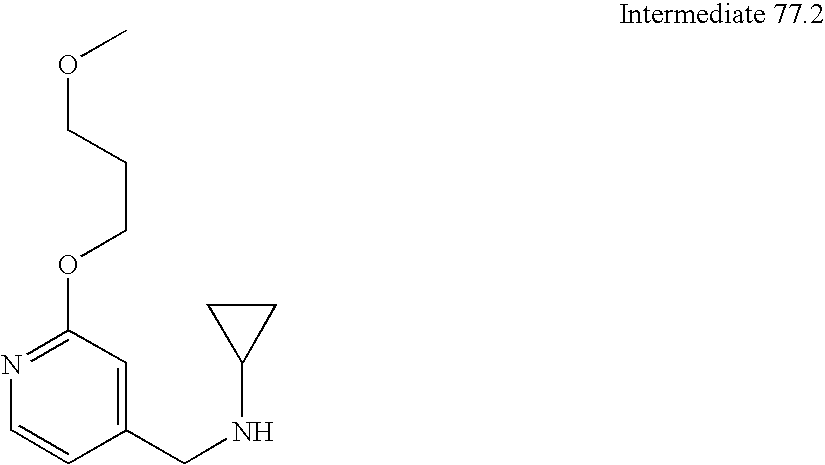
C1=CN=C(OCCCOC)C=C1CNC1CC1
